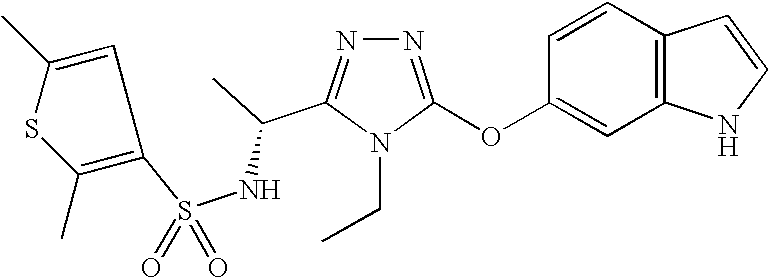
N1=C(OC2=CC3=C(C=C2)C=CN3)N(CC)C(C(C)NS(=O)(=O)C2=C(C)SC(C)=C2)=N1
